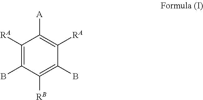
C1([RA])=C(B)C([RB])=C(B)C([RA])=C1[A]
